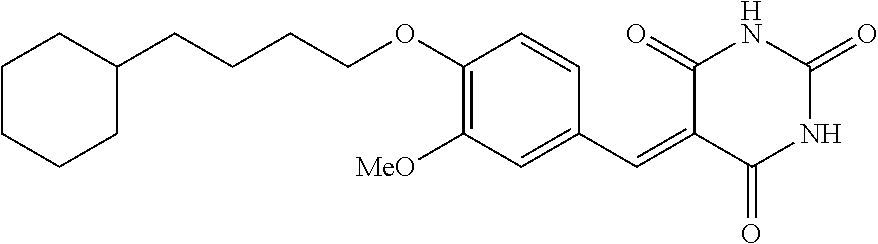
C1CCCC(CCCCOC2=C([MeO])C=C(C=C3C(=O)NC(=O)NC3=O)C=C2)C1
